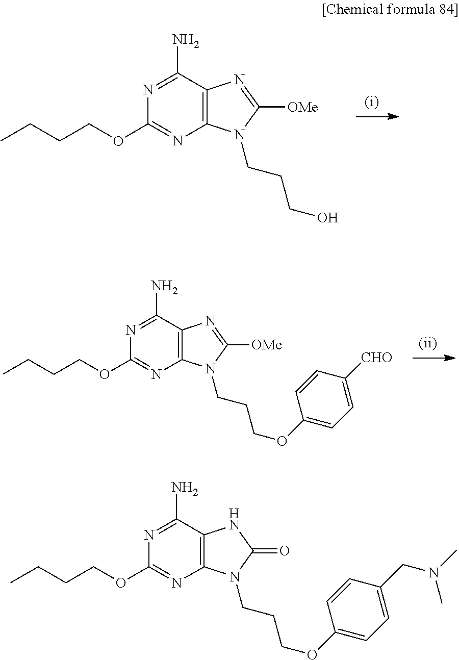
C1(OCCCC)=NC2=C(C(N)=N1)NC(=O)N2CCCOC1=CC=C(CN(C)C)C=C1.C1(OCCCC)=NC2=C(C(N)=N1)N=C([OMe])N2CCCO.C1(OCCCC)=NC2=C(C(N)=N1)N=C([OMe])N2CCCOC1=CC=C([CHO])C=C1
